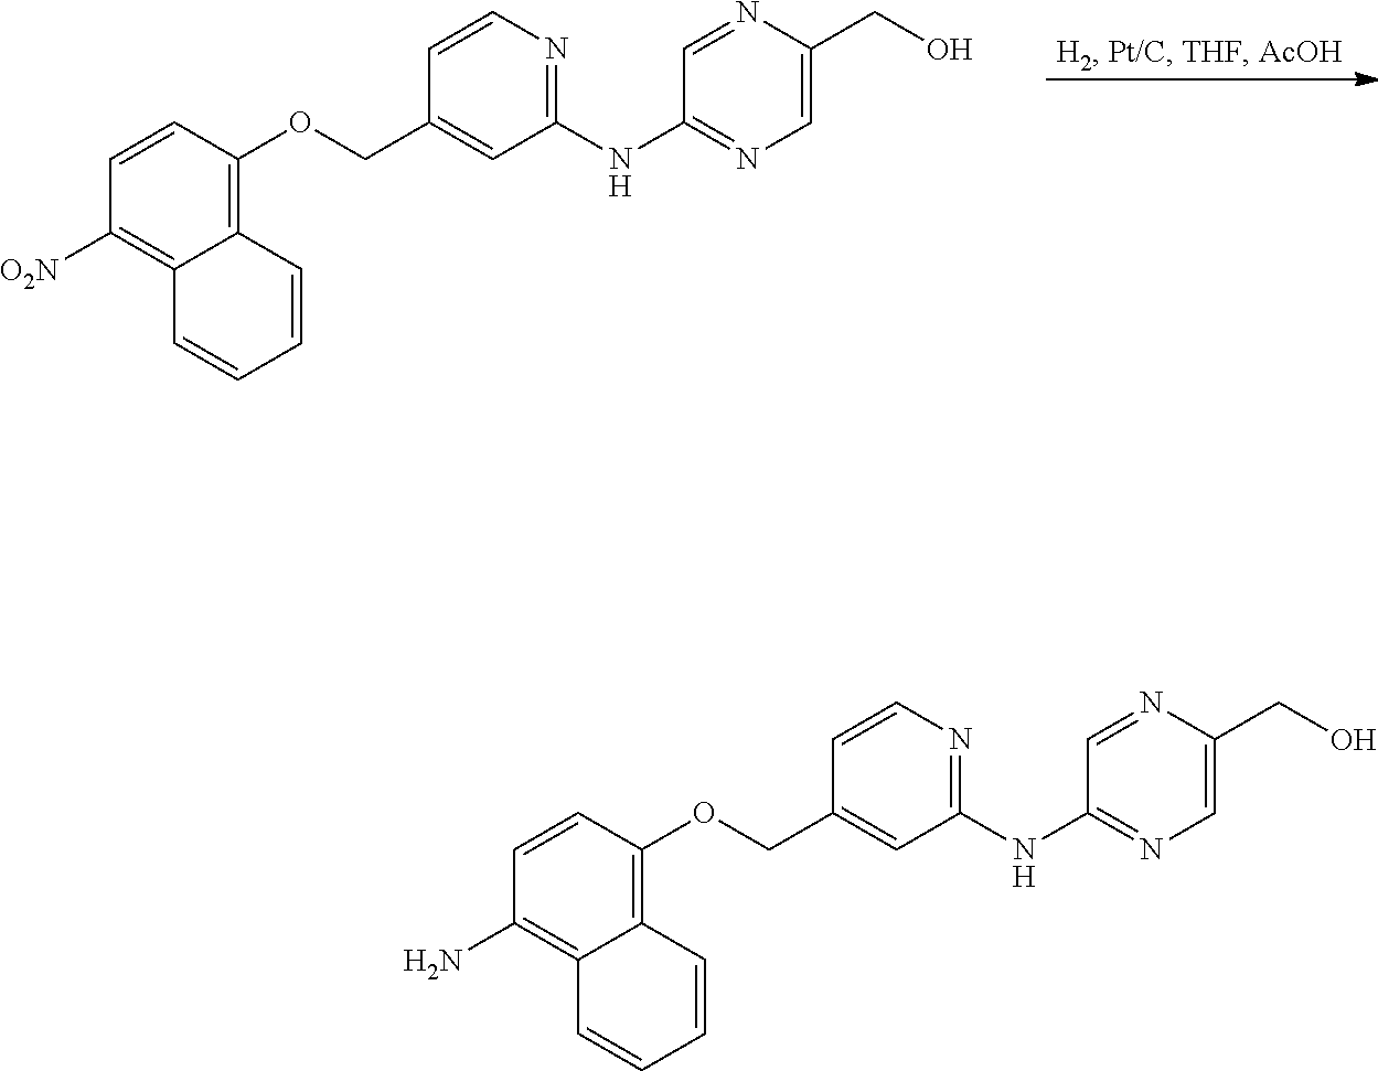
C1([O2N])=C2C(=C(OCC3=CC(NC4=NC=C(CO)N=C4)=NC=C3)C=C1)C=CC=C2.C1(N)=C2C(=C(OCC3=CC(NC4=NC=C(CO)N=C4)=NC=C3)C=C1)C=CC=C2
